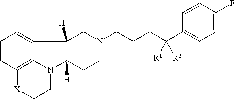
C1=CC2=C3C(=C1)C1([H])C([H])(N3CC[X]2)CCN(CCCC(C2=CC=C(F)C=C2)([R1])[R2])C1
